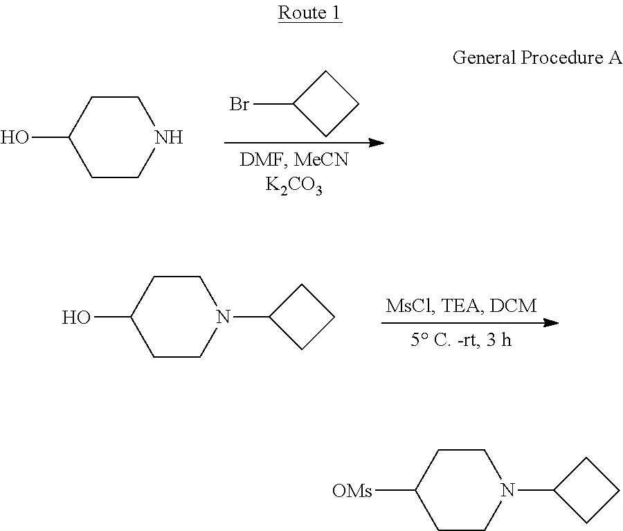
C1CNCCC1O.C1C(Br)CC1.C1CN(C2CCC2)CCC1O.C1CN(C2CCC2)CCC1[OMs]
